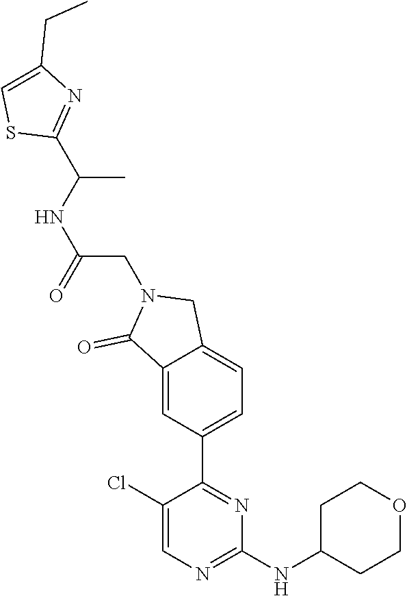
C1(Cl)=CN=C(NC2CCOCC2)N=C1C1=CC=C2C(=C1)C(=O)N(CC(=O)NC(C1=NC(CC)=CS1)C)C2
